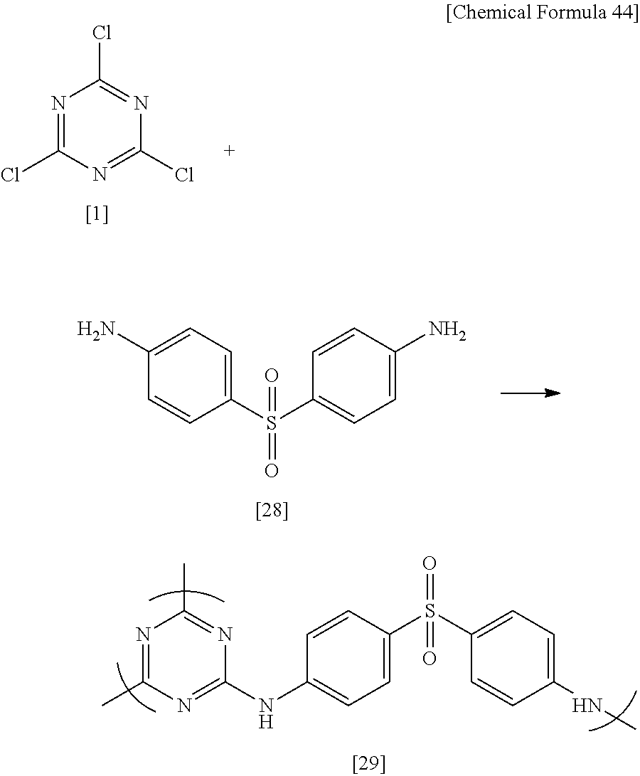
N1=C(Cl)N=C(Cl)N=C1Cl.S(C1=CC=C(N)C=C1)(C1=CC=C(N)C=C1)(=O)=O.S(C1=CC=C(NC)C=C1)(C1=CC=C(NC2=NC(C)=NC(C)=N2)C=C1)(=O)=O
